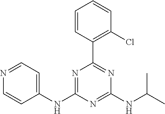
C1=CC(C2=NC(NC(C)C)=NC(NC3=CC=NC=C3)=N2)=C(Cl)C=C1
